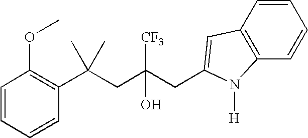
C1=CC=CC(C(CC(CC2=CC3=C(C=CC=C3)N2[H])([CF3])O)(C)C)=C1OC
